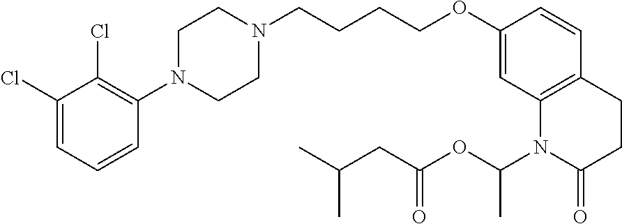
C1=C(Cl)C(Cl)=C(N2CCN(CCCCOC3=CC4=C(C=C3)CCC(=O)N4C(OC(CC(C)C)=O)C)CC2)C=C1
